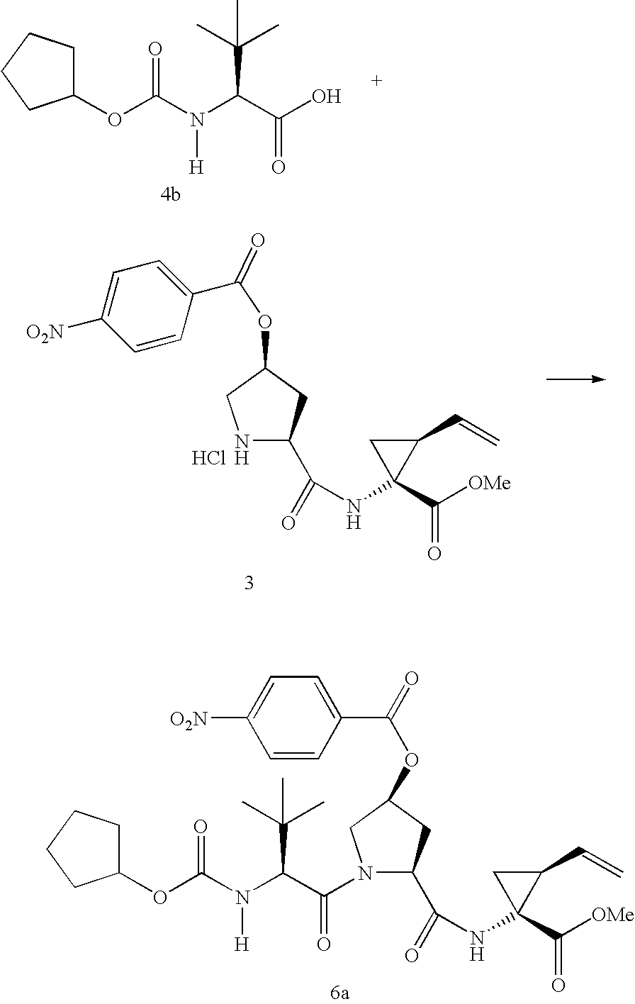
N1C(C(NC2(C([OMe])=O)C(C=C)C2)=O)CC(OC(=O)C2=CC=C([O2N])C=C2)C1.Cl.N1(C(C(N(C(OC2CCCC2)=O)[H])C(C)(C)C)=O)C(C(NC2(C([OMe])=O)C(C=C)C2)=O)CC(OC(=O)C2=CC=C([O2N])C=C2)C1.C(C(N(C(OC1CCCC1)=O)[H])C(C)(C)C)(O)=O
